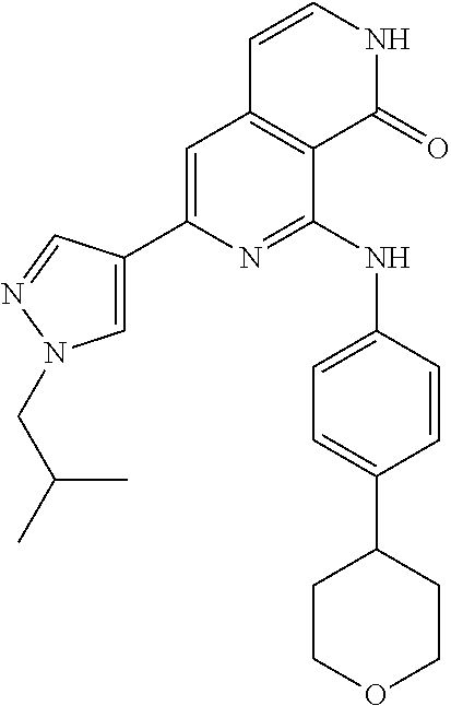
C1=C(C2=CN(CC(C)C)N=C2)N=C(NC2=CC=C(C3CCOCC3)C=C2)C2=C1C=CNC2=O
